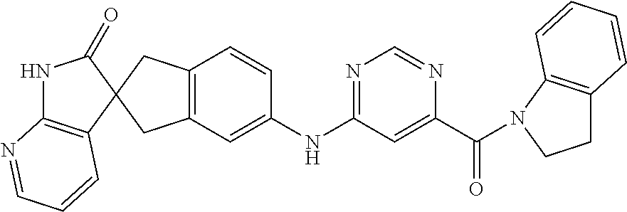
N1C2=C(C=CC=N2)C2(C1=O)CC1=C(C2)C=C(NC2=NC=NC(C(=O)N3C4=C(CC3)C=CC=C4)=C2)C=C1
